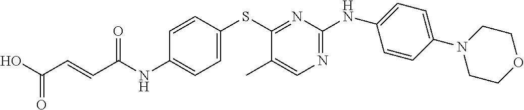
C1(NC(C=CC(O)=O)=O)=CC=C(SC2=NC(NC3=CC=C(N4CCOCC4)C=C3)=NC=C2C)C=C1
